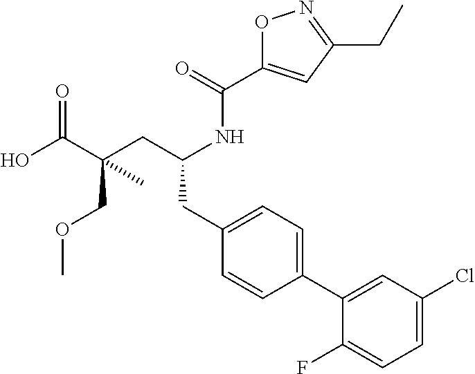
OC(=O)C(CC(NC(=O)C1=CC(CC)=NO1)CC1=CC=C(C2=CC(Cl)=CC=C2F)C=C1)(COC)C
